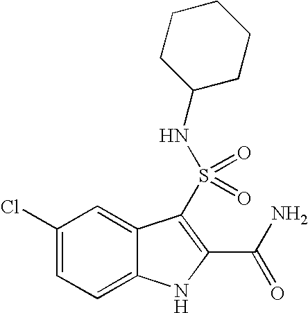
C1(Cl)=CC=C2C(=C1)C(S(=O)(=O)NC1CCCCC1)=C(C(N)=O)N2
